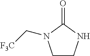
C1CNC(=O)N1C[F3C]
